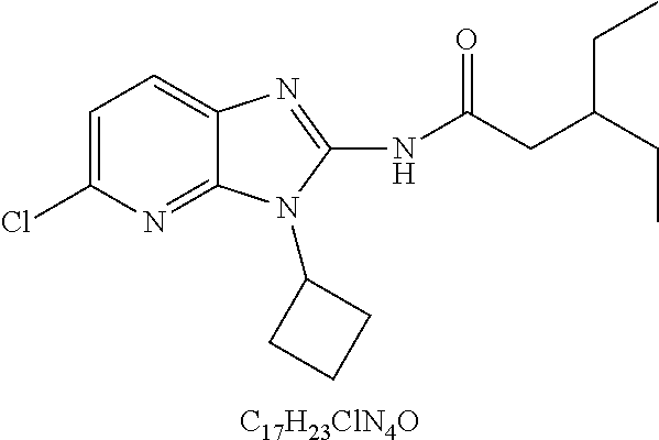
[C17H23ClN4O].C1=C(Cl)N=C2C(=C1)N=C(NC(CC(CC)CC)=O)N2C1CCC1
